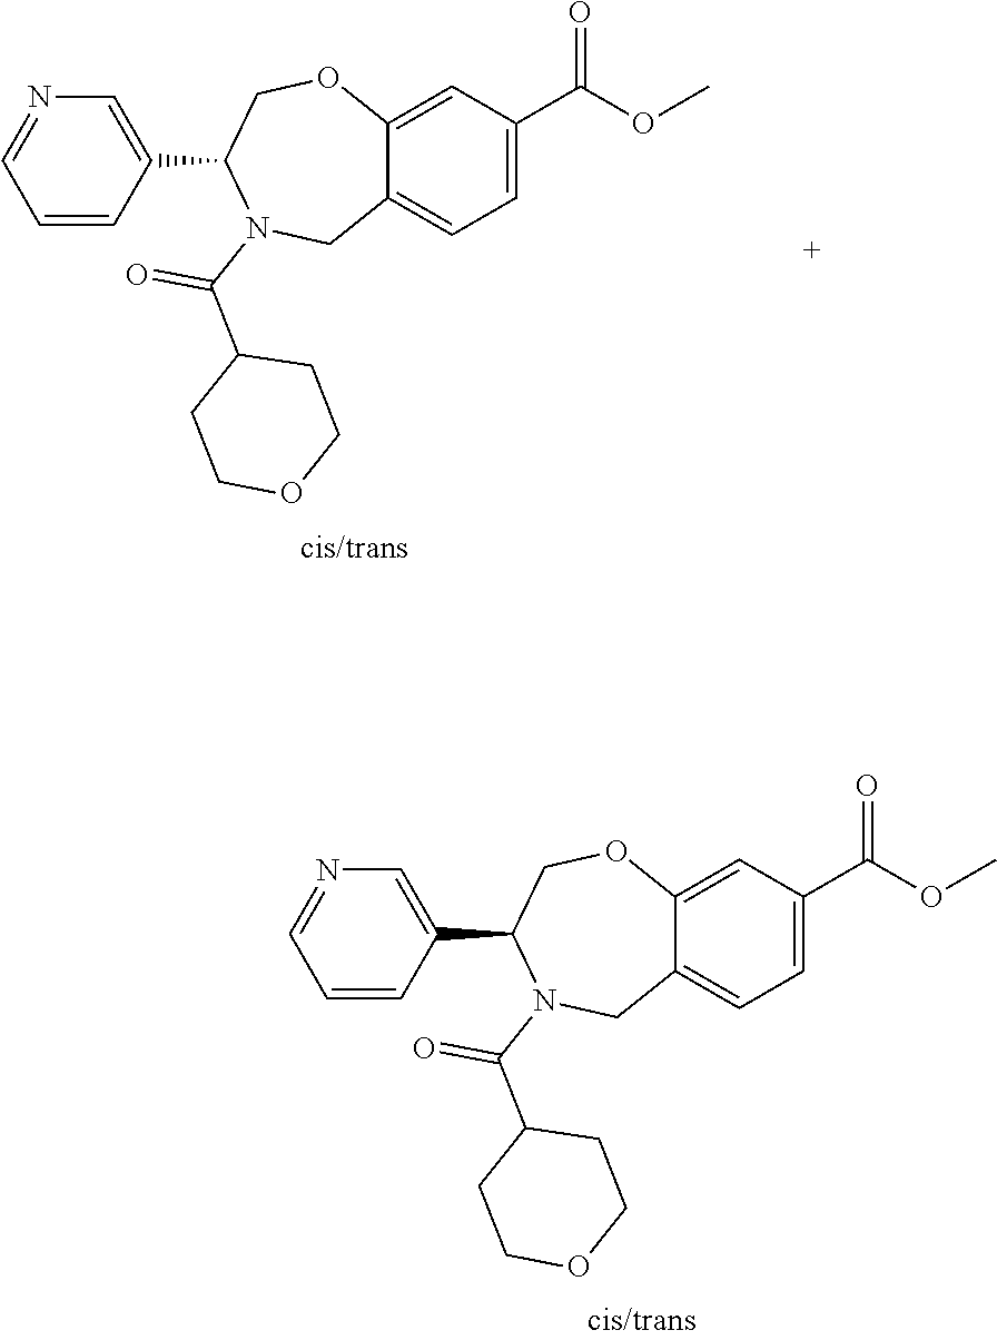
C12=CC(C(OC)=O)=CC=C1CN(C(C1CCOCC1)=O)C(C1=CN=CC=C1)CO2.C12=CC(C(OC)=O)=CC=C1CN(C(C1CCOCC1)=O)C(C1=CN=CC=C1)CO2
